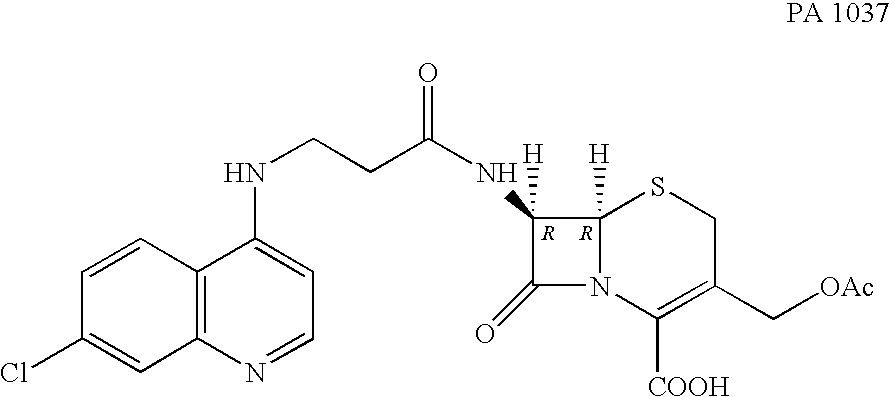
C1(=O)N2C([H])(C1([H])NC(CCNC1=CC=NC3=C1C=CC(Cl)=C3)=O)SCC(C[OAc])=C2[COOH]
